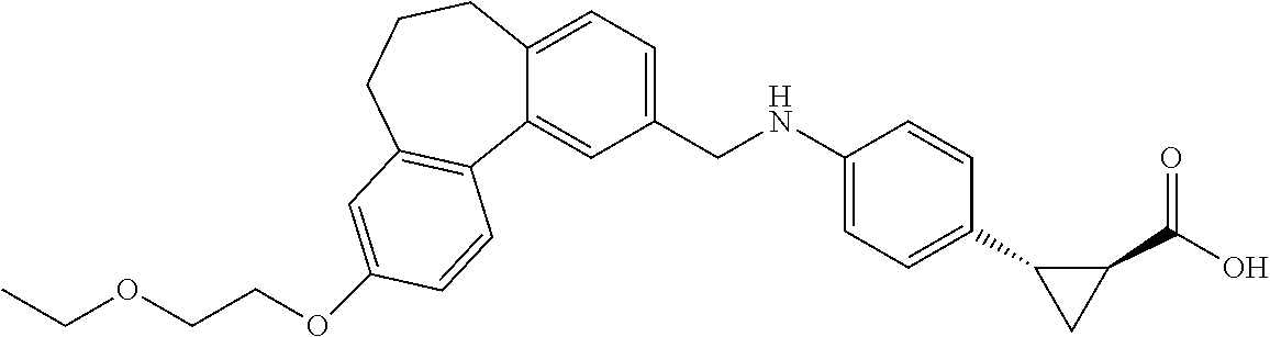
CCOCCOC1=CC2=C(C3=CC(CNC4=CC=C(C5CC5C(=O)O)C=C4)=CC=C3CCC2)C=C1
